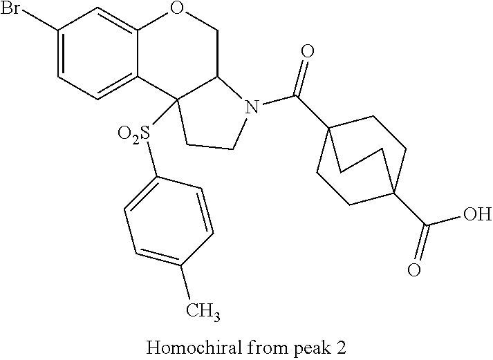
BrC1=CC=C2C(=C1)OCC1C2([O2S]C2=CC=C(C)C=C2)CCN1C(=O)C12CCC(C(O)=O)(CC1)CC2
